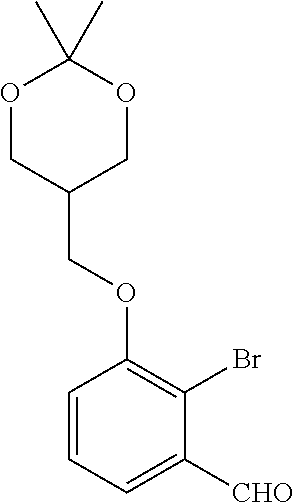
O1CC(COC2=C(Br)C([CHO])=CC=C2)COC1(C)C
